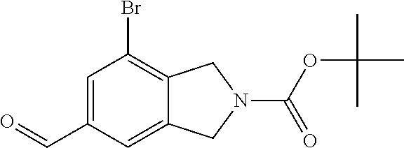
C1=C(C=O)C=C2C(=C1Br)CN(C(OC(C)(C)C)=O)C2
